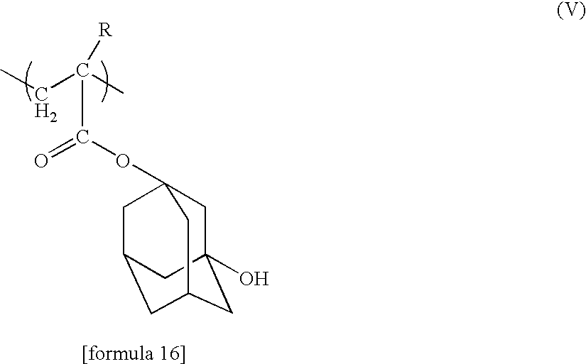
C1C2(O)CC3CC(CC1(OC(C(CC)(C)[R])=O)C3)C2
